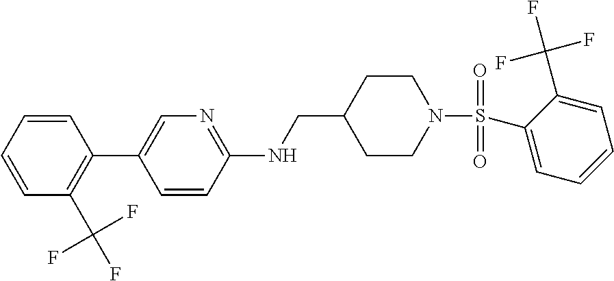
C1=CC=CC(C2=CN=C(NCC3CCN(S(C4=CC=CC=C4C(F)(F)F)(=O)=O)CC3)C=C2)=C1C(F)(F)F
